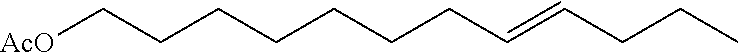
C(CCCCCCC[AcO])=CCCC
